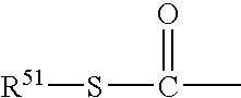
[R51]SC(=O)C
